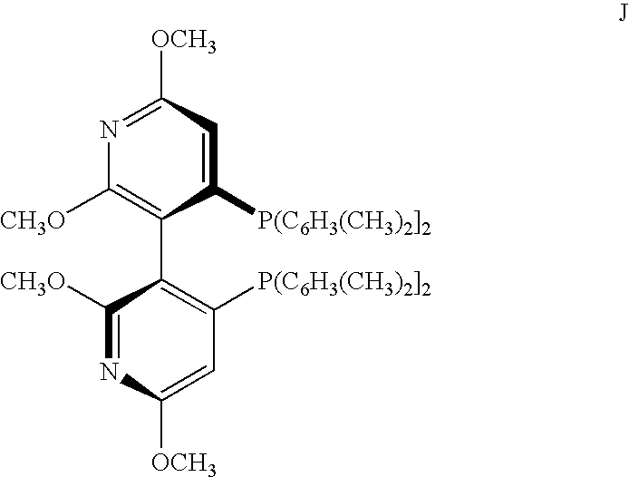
C1([P(C6H3(CH3)2]2])=CC([OCH3])=NC([CH3O])=C1C1=C([P(C6H3(CH3)2]2])C=C([OCH3])N=C1[CH3O]
